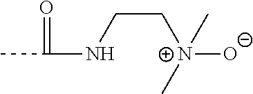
CC(NCC[N+]([O-])(C)C)=O
